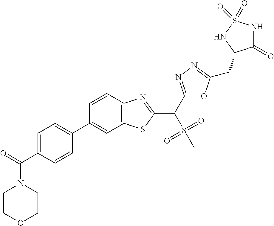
C12=C(C=CC(C3=CC=C(C(=O)N4CCOCC4)C=C3)=C1)N=C(C(S(=O)(=O)C)C1=NN=C(CC3C(=O)NS(=O)(=O)N3)O1)S2
